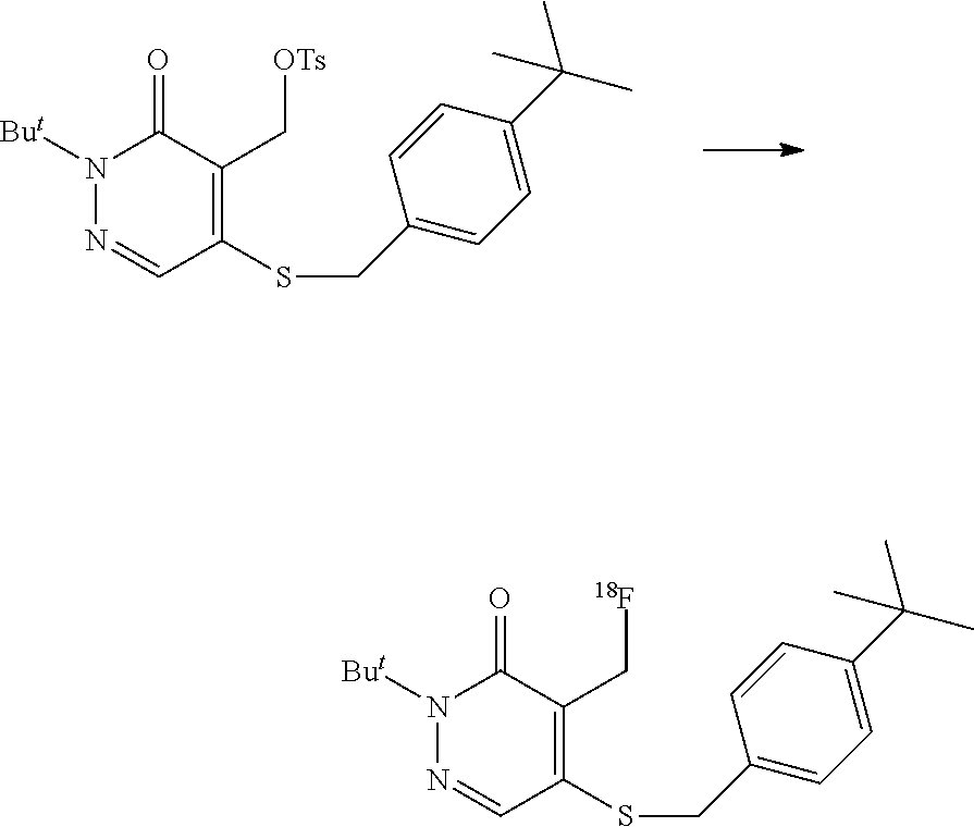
N1([But])N=CC(SCC2=CC=C(C(C)(C)C)C=C2)=C(C[OTs])C1=O.N1([But])N=CC(SCC2=CC=C(C(C)(C)C)C=C2)=C(C[18F])C1=O
